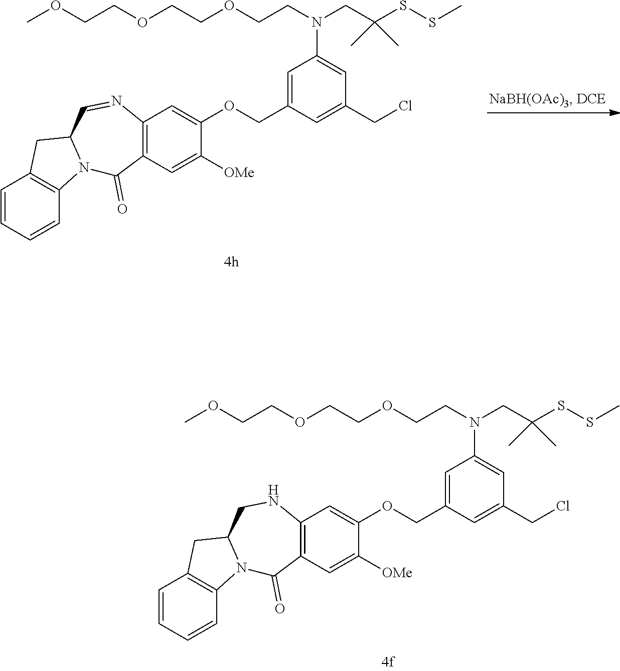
C1=C(COC2=CC3=C(C(=O)N4C5=C(C=CC=C5)CC4CN3)C=C2[OMe])C=C(CCl)C=C1N(CCOCCOCCOC)CC(SSC)(C)C.C1=C(COC2=CC3=C(C(=O)N4C5=C(C=CC=C5)CC4C=N3)C=C2[OMe])C=C(CCl)C=C1N(CCOCCOCCOC)CC(SSC)(C)C
